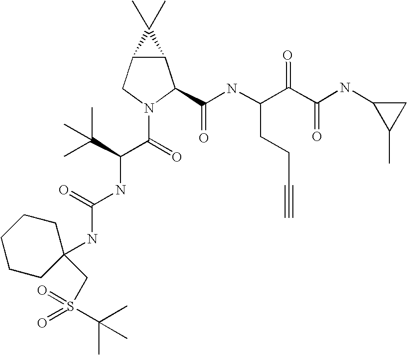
C12C(CN(C(=O)C(NC(NC3(CS(C(C)(C)C)(=O)=O)CCCCC3)=O)C(C)(C)C)C1C(NC(C(C(NC1C(C)C1)=O)=O)CCC#C)=O)C2(C)C
